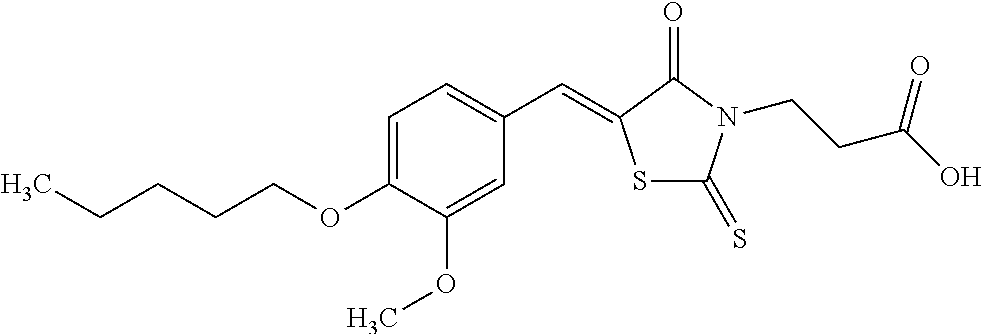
S1C(=S)N(CCC(O)=O)C(=O)C1=CC1=CC=C(OCCCCC)C(OC)=C1
